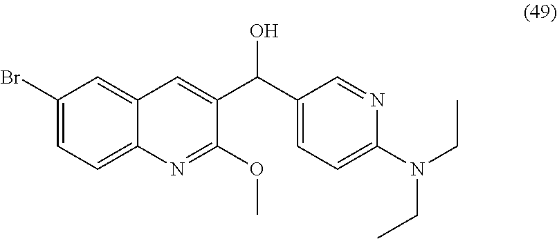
OC(C1=CC2=CC(Br)=CC=C2N=C1OC)C1=CC=C(N(CC)CC)N=C1
